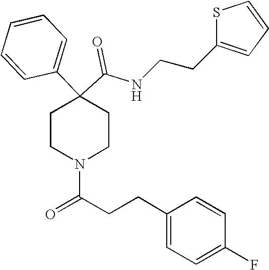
N(C(C1(C2=CC=CC=C2)CCN(C(=O)CCC2=CC=C(F)C=C2)CC1)=O)CCC1=CC=CS1
